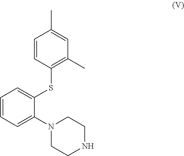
C1=CC(SC2=CC=CC=C2N2CCNCC2)=C(C)C=C1C
